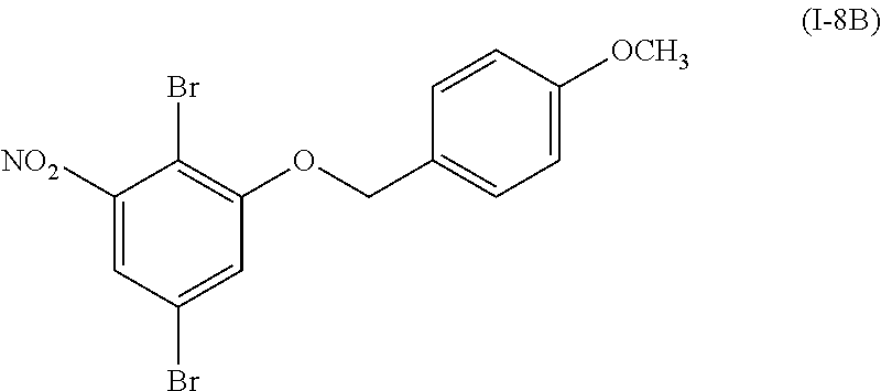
C1=C(Br)C=C([NO2])C(Br)=C1OCC1=CC=C([OCH3])C=C1
